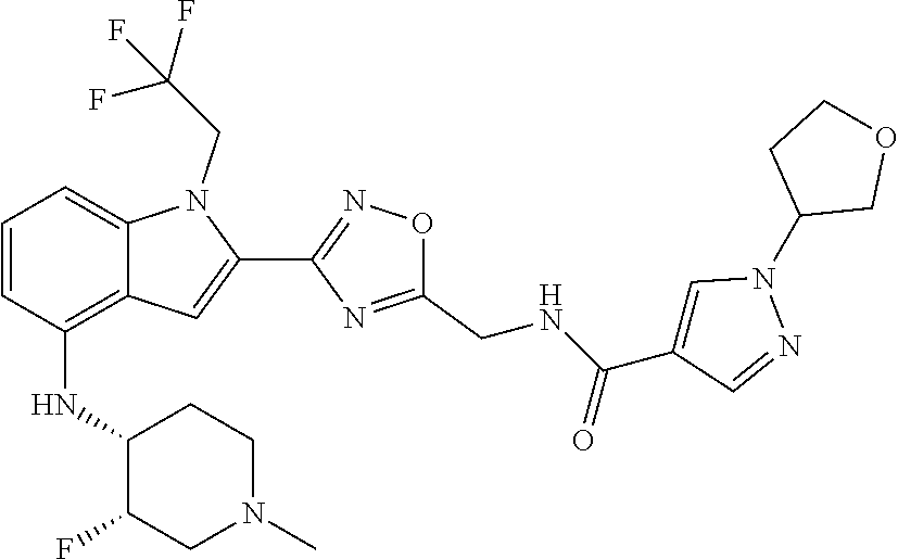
C1=CC(NC2C(F)CN(C)CC2)=C2C(=C1)N(CC(F)(F)F)C(C1=NOC(CNC(C3=CN(C4COCC4)N=C3)=O)=N1)=C2
